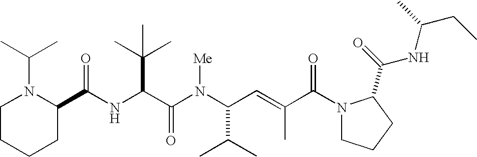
N(C(C(N(C(C(C)C)C=C(C)C(N1CCCC1C(=O)NC(CC)C)=O)[Me])=O)C(C)(C)C)C(C1N(C(C)C)CCCC1)=O
